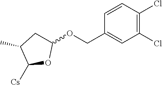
C1=CC(Cl)=C(Cl)C=C1COC1CC(C)C([Cs])O1
